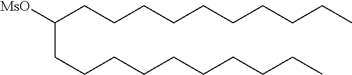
C(CCCCCCCCC)C(CCCCCCCCCC)[MsO]
